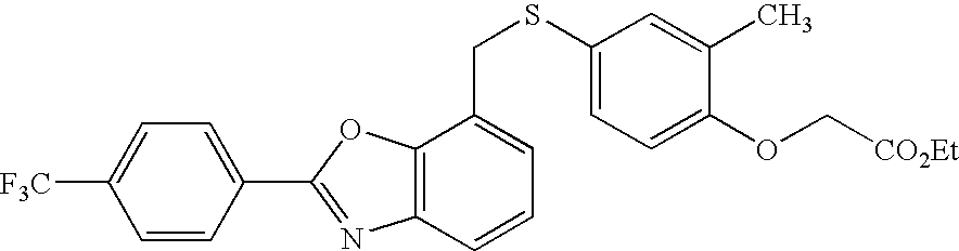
C1=C(C2=NC3=C(O2)C(CSC2=CC=C(OC[CO2Et])C(C)=C2)=CC=C3)C=CC([F3C])=C1
